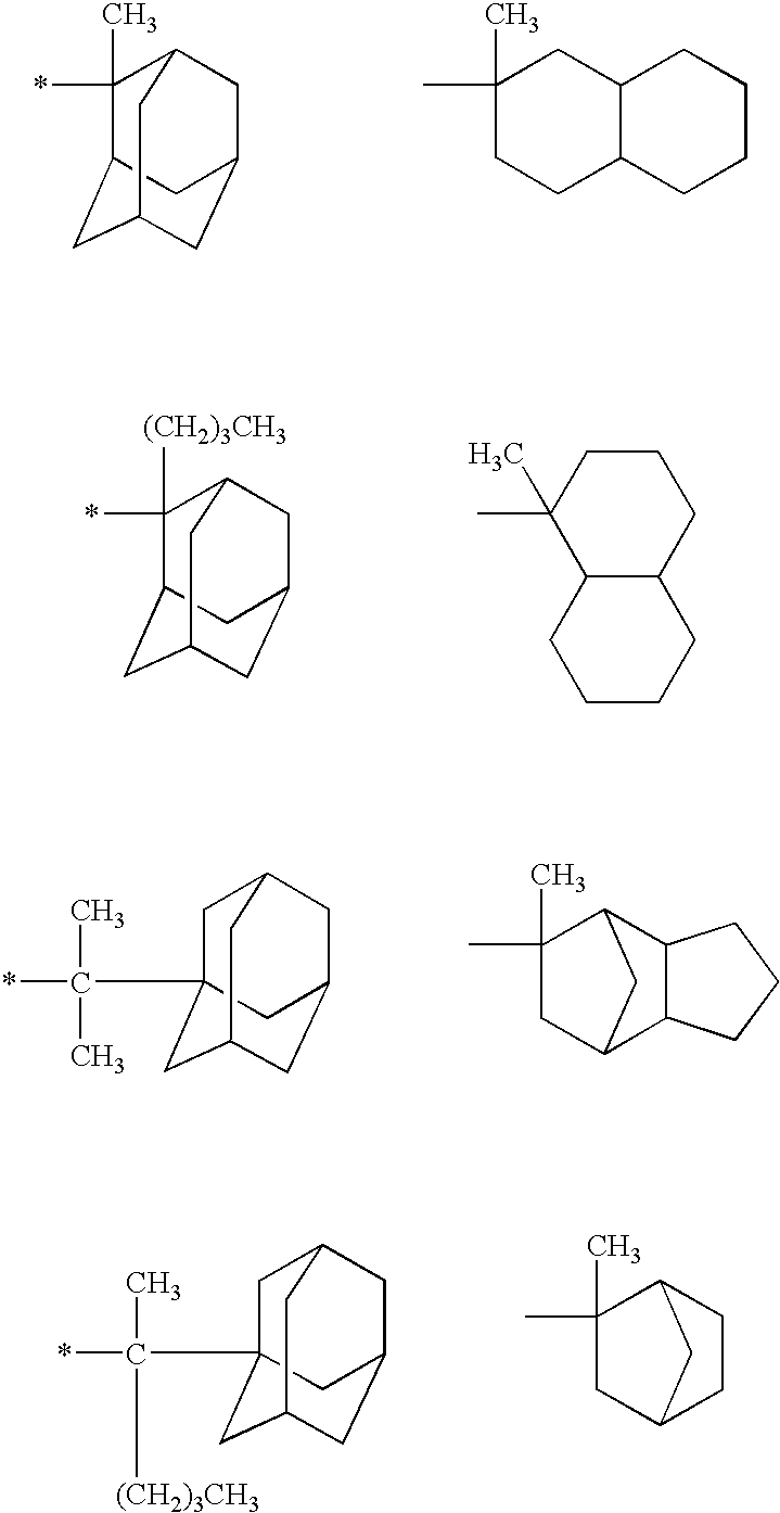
C1(*)(C)C2CC3CC(CC1C3)C2.C1(C)(C)CCC2C(C1)CCCC2.C1(*)([(CH2)3CH3])C2CC3CC(CC1C3)C2.C1(C)(C)C2C(CCC1)CCCC2.C1C2(C(*)(C)C)CC3CC(CC1C3)C2.C1(C)(C)CC2C3C(C1C2)CCC3.C1C2(C(*)(C)[(CH2)3CH3])CC3CC(CC1C3)C2.C1(C)(C)CC2CCC1C2
